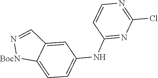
C1(NC2=CC=C3C(=C2)C=N[BocN]3)=NC(Cl)=NC=C1
